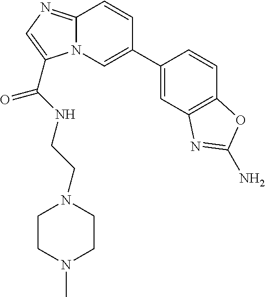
N12C(=NC=C1C(NCCN1CCN(C)CC1)=O)C=CC(C1=CC3=C(C=C1)OC(N)=N3)=C2
